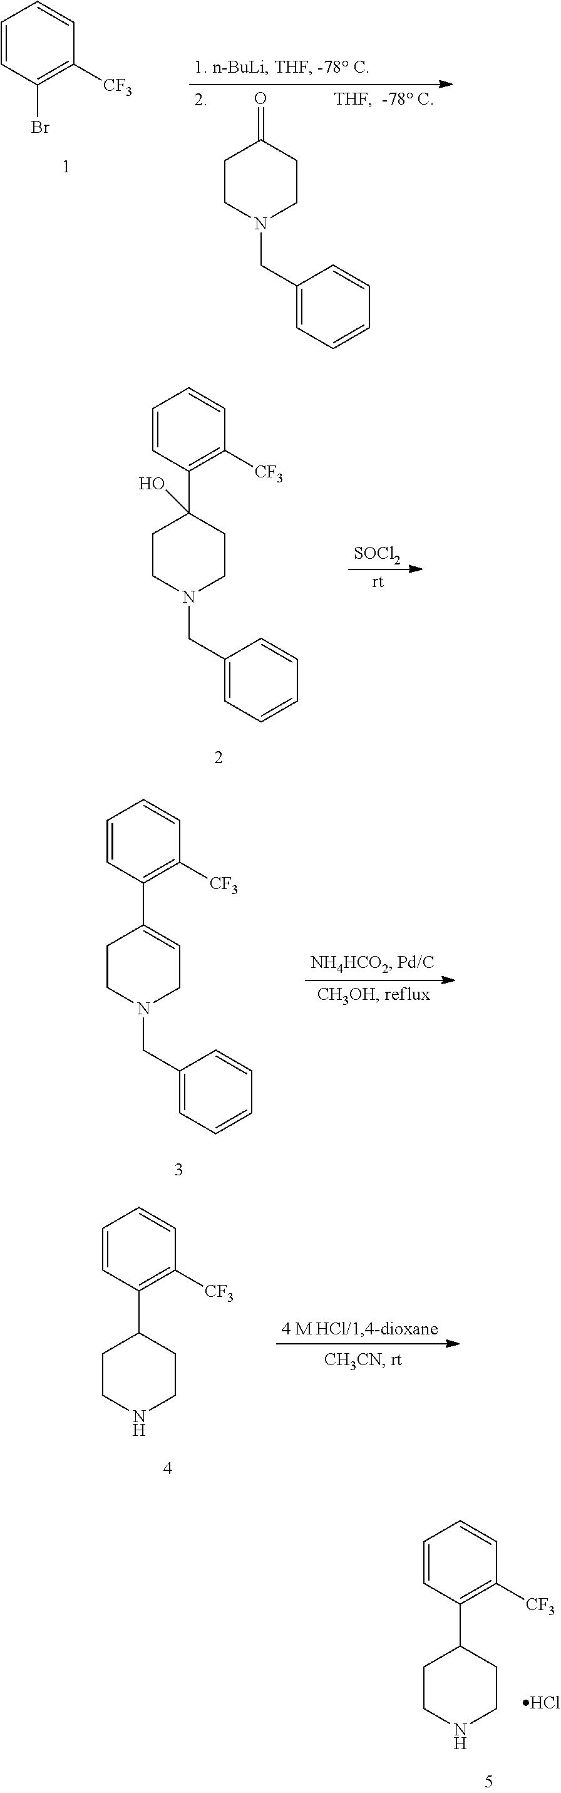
C1(CN2CCC(=O)CC2)=CC=CC=C1.C1=CC(Br)=C([CF3])C=C1.C1=CC(C2(O)CCN(CC3=CC=CC=C3)CC2)=C([CF3])C=C1.[SOCl2].C1=CC(C2=CCN(CC3=CC=CC=C3)CC2)=C([CF3])C=C1.C1=CC(C2CCNCC2)=C([CF3])C=C1.C1=CC(C2CCNCC2)=C([CF3])C=C1.Cl
